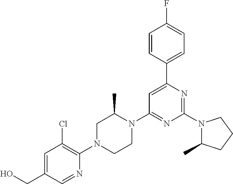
OCC1=CC(Cl)=C(N2CCN(C3=NC(N4C(C)CCC4)=NC(C4=CC=C(F)C=C4)=C3)C(C)C2)N=C1
